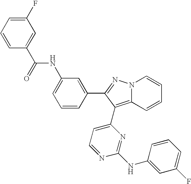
C1=C(F)C=C(C(=O)NC2=CC=CC(C3=NN4C(=C3C3=CC=NC(NC5=CC(F)=CC=C5)=N3)C=CC=C4)=C2)C=C1
